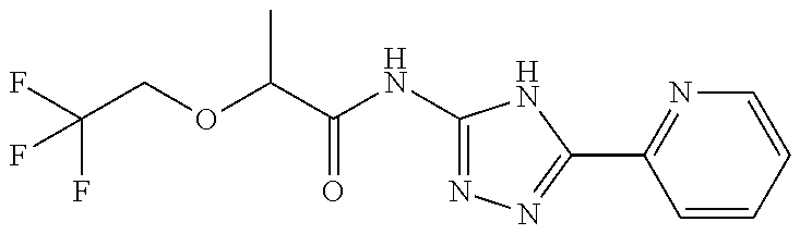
FC(F)(COC(C)C(=O)NC1=NN=C(C2=NC=CC=C2)N1)F
